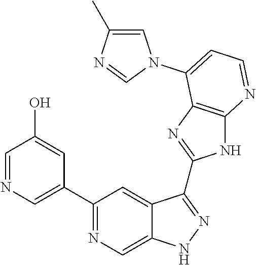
C1(C2=NC=C3C(=C2)C(C2=NC4=C(N2)N=CC=C4N2C=C(C)N=C2)=NN3)=CN=CC(O)=C1
